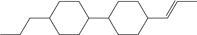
C1(C=CC)CCC(C2CCC(CCC)CC2)CC1
